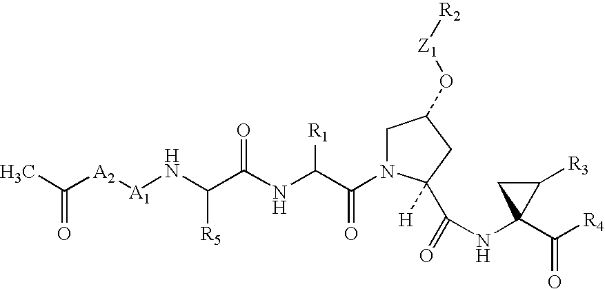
CC([A2][A1]NC(C(NC(C(N1C(C(NC2(C([R4])=O)C([R3])C2)=O)([H])CC(O[Z1][R2])C1)=O)[R1])=O)[R5])=O
